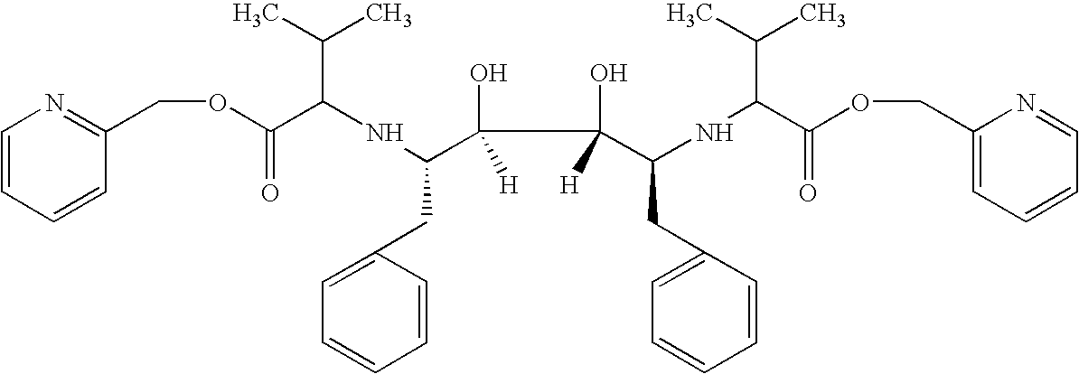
C1=CC=CC(COC(C(NC(C(C(C(NC(C(OCC2=CC=CC=N2)=O)C(C)C)CC2=CC=CC=C2)(O)[H])(O)[H])CC2=CC=CC=C2)C(C)C)=O)=N1
